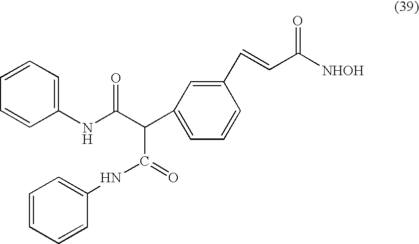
C1(NC(C(C2=CC=CC(C=CC([NHOH])=O)=C2)C(=O)NC2=CC=CC=C2)=O)=CC=CC=C1
